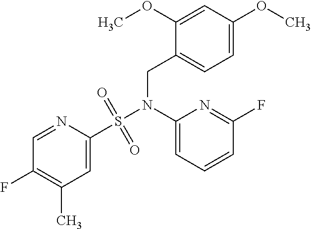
C1(N(S(=O)(=O)C2=CC(C)=C(F)C=N2)CC2=CC=C(OC)C=C2OC)=CC=CC(F)=N1
